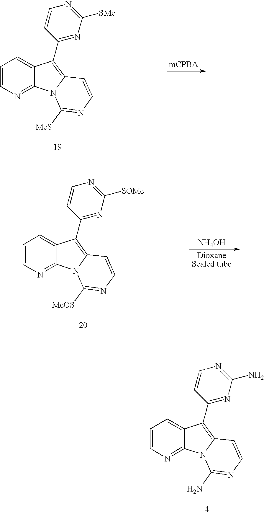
C1=CN=C2C(=C1)C(C1=NC([SMe])=NC=C1)=C1N2C([MeS])=NC=C1.C1=CN=C2C(=C1)C(C1=NC(N)=NC=C1)=C1N2C(N)=NC=C1.C1=CN=C2C(=C1)C(C1=NC([SOMe])=NC=C1)=C1N2C([MeOS])=NC=C1.[NH4OH]
